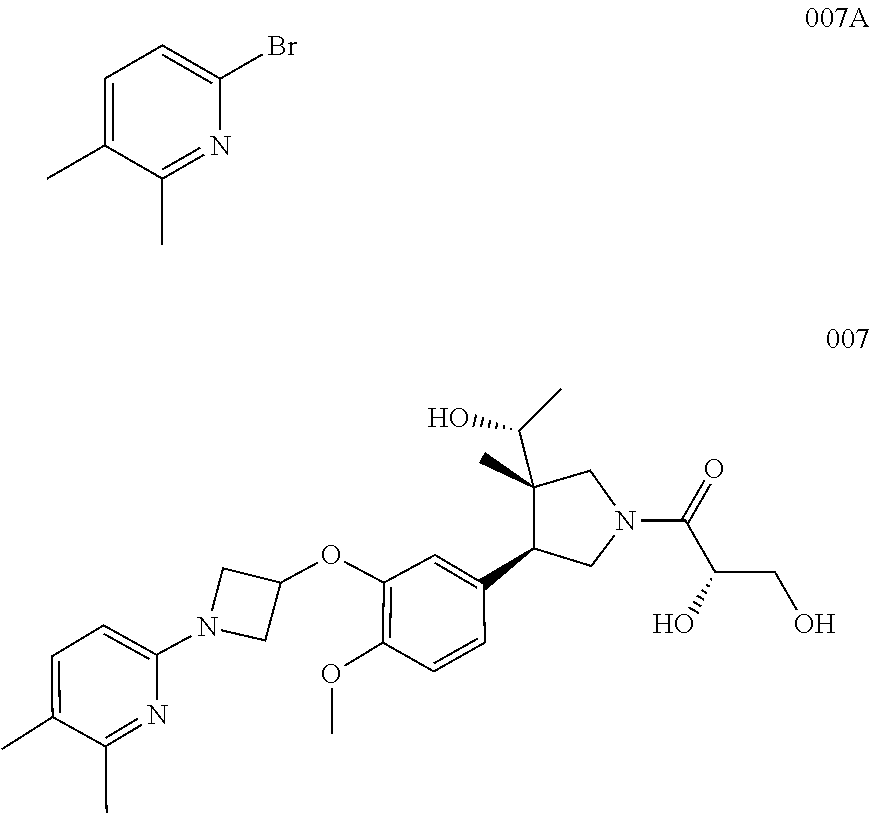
C1=C(C2C(C(C)O)(C)CN(C(C(CO)O)=O)C2)C=CC(OC)=C1OC1CN(C2=CC=C(C)C(C)=N2)C1.C1=C(C)C(C)=NC(Br)=C1
